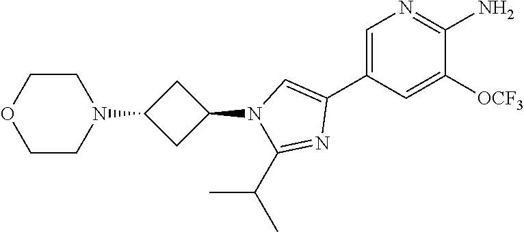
C1=C(C2=CN(C3CC(N4CCOCC4)C3)C(C(C)C)=N2)C=C([OCF3])C(N)=N1
